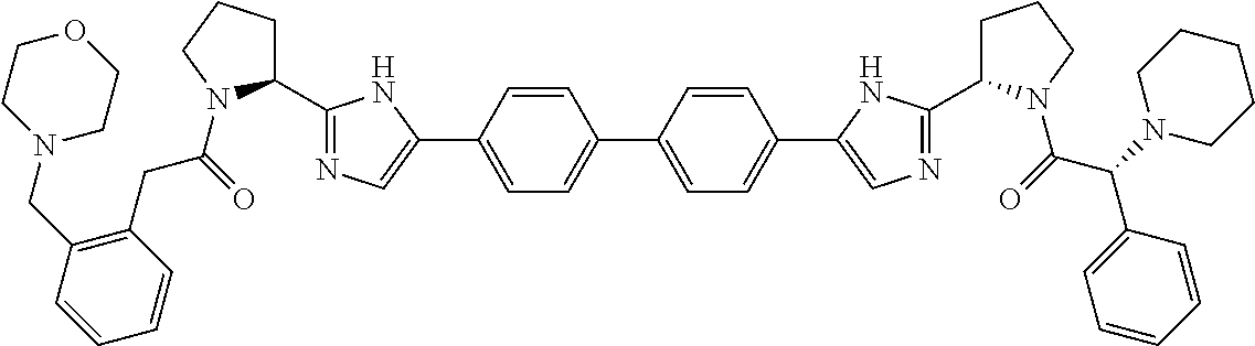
C1(C2=NC=C(C3=CC=C(C4=CC=C(C5=CN=C(C6CCCN6C(=O)C(N6CCCCC6)C6=CC=CC=C6)N5)C=C4)C=C3)N2)CCCN1C(=O)CC1=C(CN2CCOCC2)C=CC=C1
